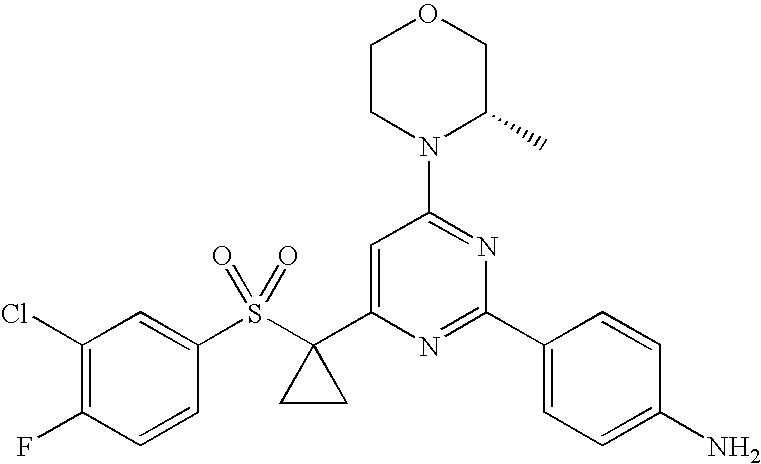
C1CN(C2=NC(C3=CC=C(N)C=C3)=NC(C3(S(C4=CC(Cl)=C(F)C=C4)(=O)=O)CC3)=C2)C(C)CO1
